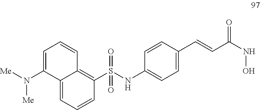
S(=O)(NC1=CC=C(C=CC(NO)=O)C=C1)(=O)C1=C2C(=CC=C1)C(N([Me])[Me])=CC=C2
